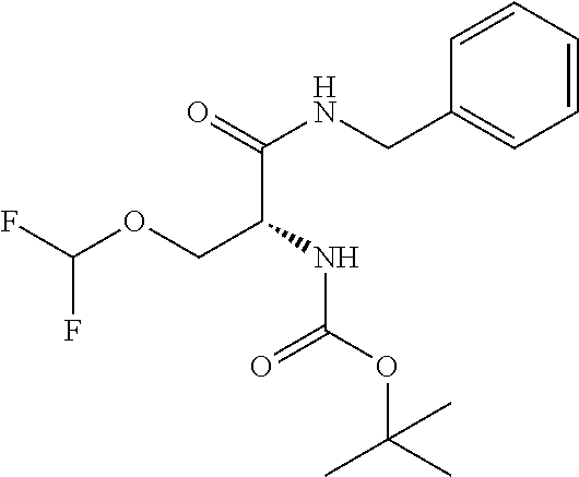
C(C(NC(OC(C)(C)C)=O)COC(F)F)(=O)NCC1=CC=CC=C1
